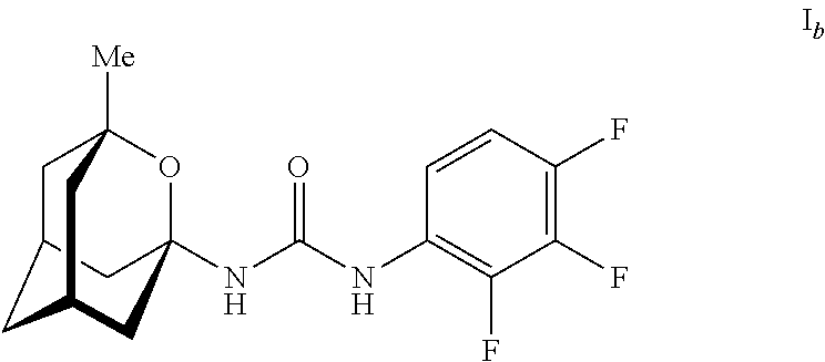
C1C2CC3CC(NC(NC4=C(F)C(F)=C(F)C=C4)=O)(OC1([Me])C3)C2
